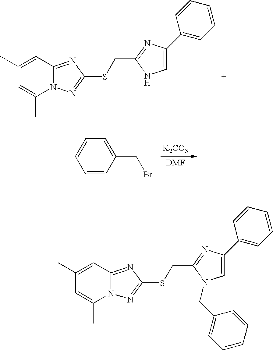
C1(C)=CC2=NC(SCC3=NC(C4=CC=CC=C4)=CN3)=NN2C(C)=C1.C1=CC(CBr)=CC=C1.[K2CO3].C1(C)=CC2=NC(SCC3=NC(C4=CC=CC=C4)=CN3CC3=CC=CC=C3)=NN2C(C)=C1
